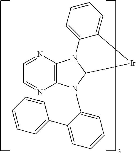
C12=C(N=CC=N1)N1C(N2C2=CC=CC=C2C2=CC=CC=C2)[Ir]C2=CC=CC=C12
